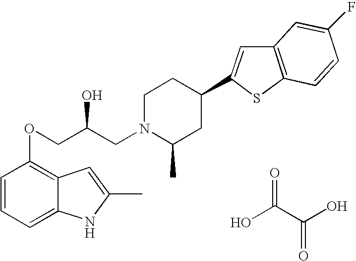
C1=CC=C2C(=C1OCC(CN1C(C)CC(C3=CC4=C(S3)C=CC(F)=C4)CC1)O)C=C(C)N2.OC(C(O)=O)=O
